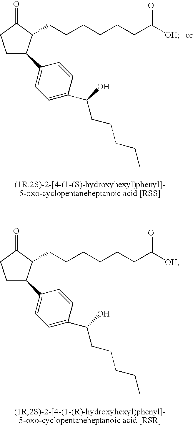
C1C(C2=CC=C(C(CCCCC)O)C=C2)C(CCCCCCC([OH])=O)C(=O)C1.C1C(C2=CC=C(C(CCCCC)O)C=C2)C(CCCCCCC([OH])=O)C(=O)C1
